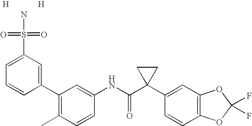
C1(C2=CC(S(=O)(=O)N)=CC=C2)=C(C)C=CC(NC(C2(C3=CC4=C(C=C3)OC(F)(F)O4)CC2)=O)=C1.[H].[H]
